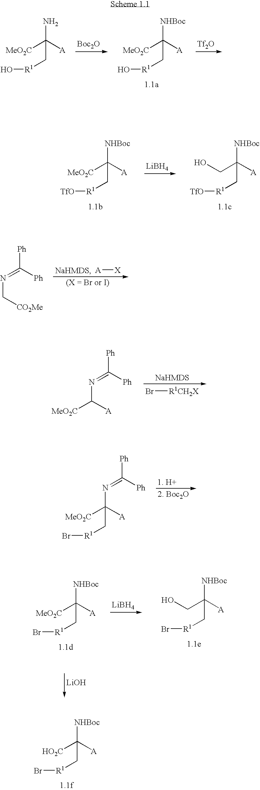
[NHBoc]C([A])([HO2C])C[R1]Br.[Ph]C([Ph])=NC([A])([MeO2C])C[R1]Br.Br[R1CH2X].[Ph]C([Ph])=NC([A])[MeO2C].[LiBH4].[NHBoc]C([A])([MeO2C])C[R1]Br.[NHBoc]C([A])(CO)C[R1]Br.[LiOH].[Boc2O].[Tf2O].[NHBoc]C([A])([MeO2C])C[R1]O.NC([A])([MeO2C])C[R1]O.[LiBH4].[NHBoc]C([A])([MeO2C])C[R1][TfO].[NHBoc]C([A])(CO)C[R1][TfO].[A][X].[Ph]C([Ph])=NC[CO2Me]
